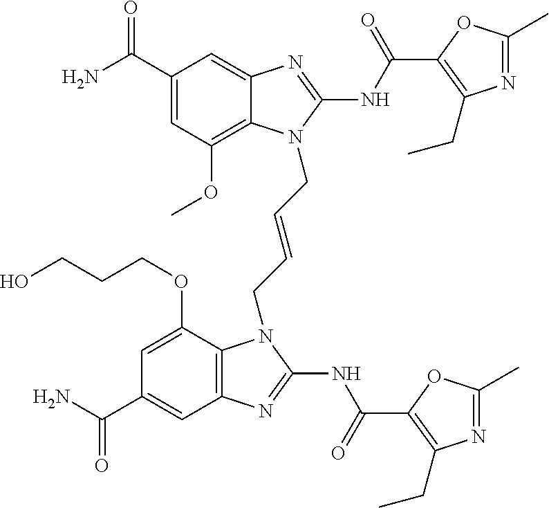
C1(C(N)=O)=CC(OC)=C2C(=C1)N=C(NC(=O)C1=C(CC)N=C(C)O1)N2CC=CCN1C2=C(C=C(C(N)=O)C=C2OCCCO)N=C1NC(=O)C1=C(CC)N=C(C)O1
